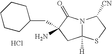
C12([H])N(C(=O)C(N)(CC3CCCCC3)C1)C([CN])CS2.Cl
